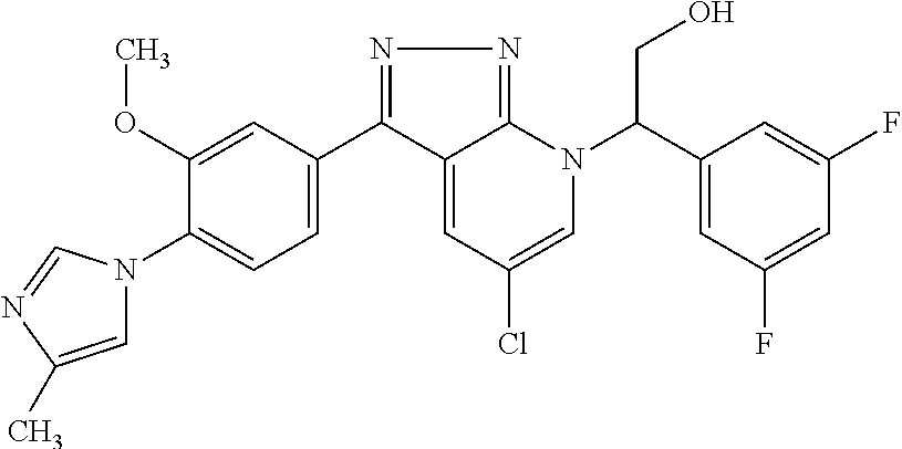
N1=C(C2=CC=C(N3C=C(C)N=C3)C(OC)=C2)C2=CC(Cl)=CN(C(C3=CC(F)=CC(F)=C3)CO)C2=N1
